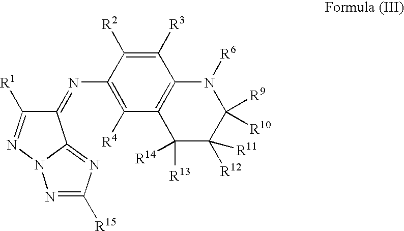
C1([R3])=C([R2])C(N=C2C([R1])=NN3C2=NC([R15])=N3)=C([R4])C2=C1N([R6])C([R9])([R10])C([R12])([R11])C2([R13])[R14]
